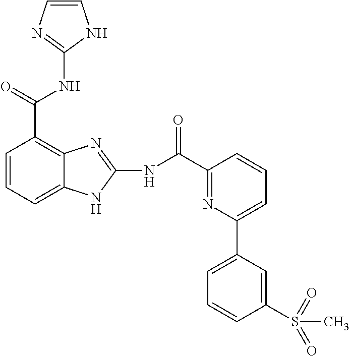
C12=C(C(NC3=NC=CN3)=O)C=CC=C1NC(NC(C1=NC(C3=CC=CC(S(C)(=O)=O)=C3)=CC=C1)=O)=N2
